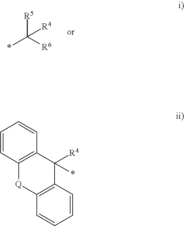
[R5]C(*)([R4])[R6].C1=CC2=C(C=C1)C([R4])(*)C1=C([Q]2)C=CC=C1
